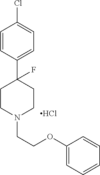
C1=CC(C2(F)CCN(CCOC3=CC=CC=C3)CC2)=CC=C1Cl.Cl
